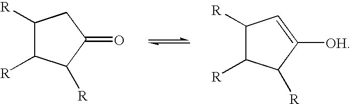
C1([R])C([R])C([R])C(=O)C1.C1([R])C([R])C([R])C([OH])=C1
